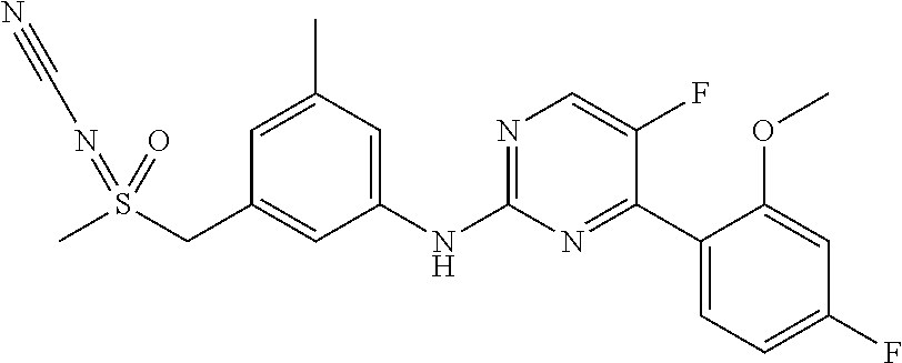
C1=C(C)C=C(NC2=NC=C(F)C(C3=CC=C(F)C=C3OC)=N2)C=C1CS(C)(=NC#N)=O
